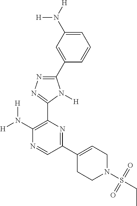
[H]N(C1=C(C2=NN=C(C3=CC(N([H])[H])=CC=C3)N2[H])N=C(C2=CCN(S(CC)(=O)=O)CC2)C=N1)[H]
